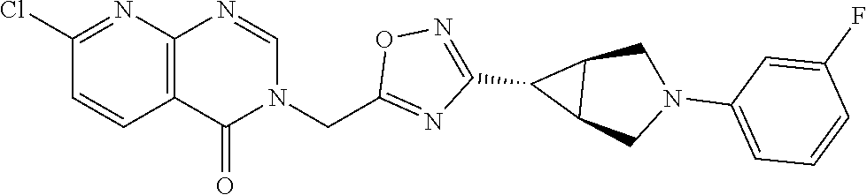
C12=C(N=CN(CC3=NC(C4C5C4CN(C4=CC=CC(F)=C4)C5)=NO3)C1=O)N=C(Cl)C=C2
